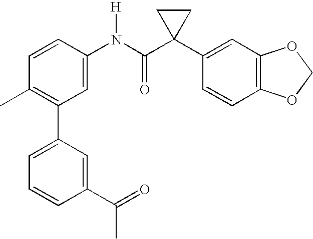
C1(C2=C(C)C=CC(N(C(C3(C4=CC5=C(C=C4)OCO5)CC3)=O)[H])=C2)=CC=CC(C(=O)C)=C1
